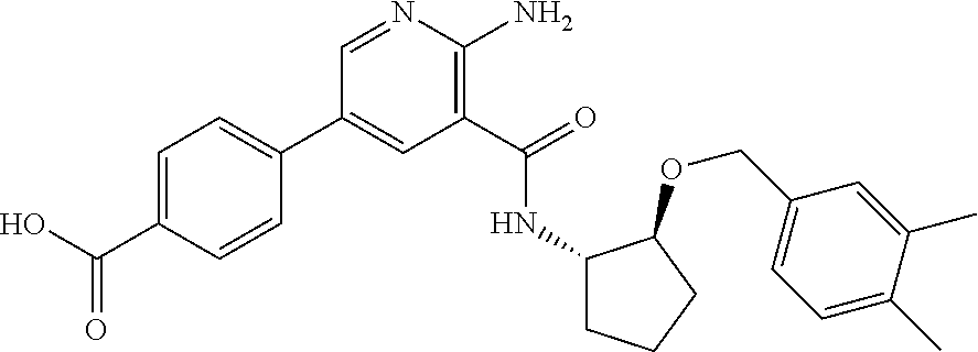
C1(C2=CC=C(C(O)=O)C=C2)=CC(C(=O)NC2CCCC2OCC2=CC=C(C)C(C)=C2)=C(N)N=C1
